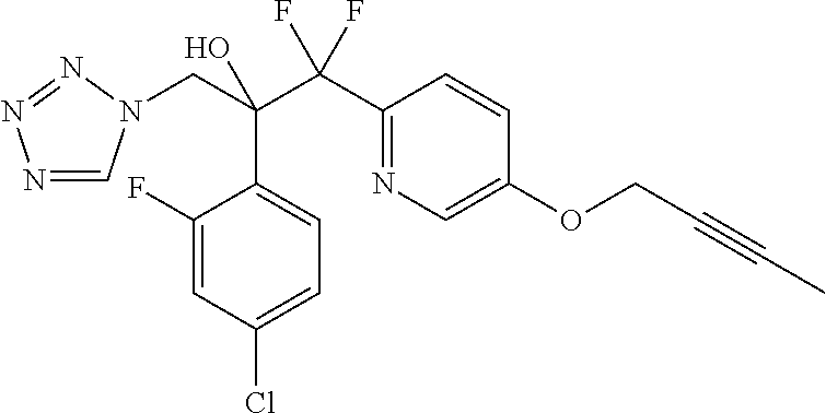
N1=CN(CC(C(C2=NC=C(OCC#CC)C=C2)(F)F)(O)C2=CC=C(Cl)C=C2F)N=N1
